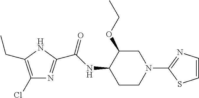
C1(Cl)=C(CC)NC(C(NC2CCN(C3=NC=CS3)CC2OCC)=O)=N1
